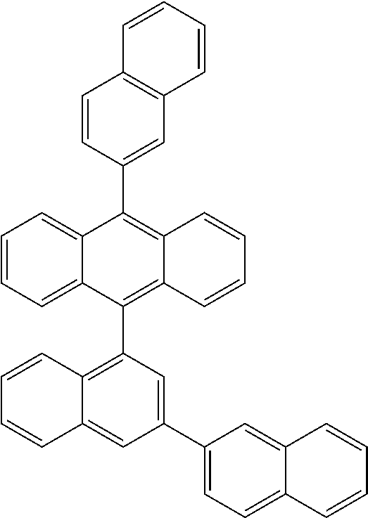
C1=CC=C2C(=C1)C(C1=CC3=C(C=C1)C=CC=C3)=C1C(=C2C2=C3C(=CC(C4=CC=C5C(=C4)C=CC=C5)=C2)C=CC=C3)C=CC=C1
